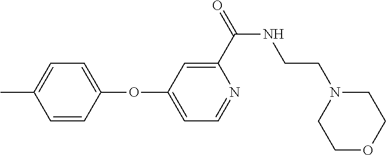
C1(C(=O)NCCN2CCOCC2)=CC(OC2=CC=C(C)C=C2)=CC=N1
